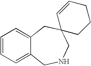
C1=CC=C2C(=C1)CC1(CNC2)CCCC=C1
